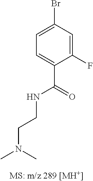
C1(F)=CC(Br)=CC=C1C(=O)NCCN(C)C
